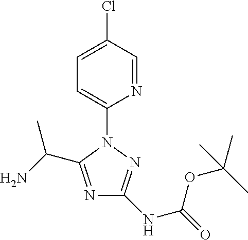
N1=C(C(N)C)N(C2=CC=C(Cl)C=N2)N=C1NC(OC(C)(C)C)=O
